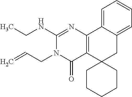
C1(NCC)=NC2=C(C(=O)N1CC=C)C1(CC3=CC=CC=C23)CCCCC1
